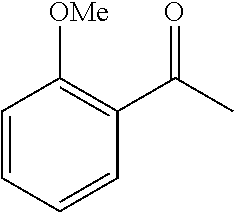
C1=CC=CC(C(C)=O)=C1[OMe]
